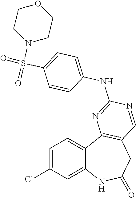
C1=C(Cl)C=C2C(=C1)C1=C(CC(=O)N2)C=NC(NC2=CC=C(S(=O)(=O)N3CCOCC3)C=C2)=N1
